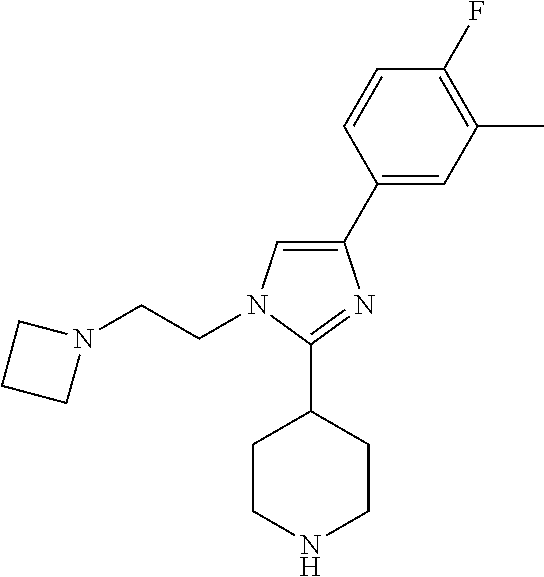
C1(C2=CC(C)=C(F)C=C2)=CN(CCN2CCC2)C(C2CCNCC2)=N1
